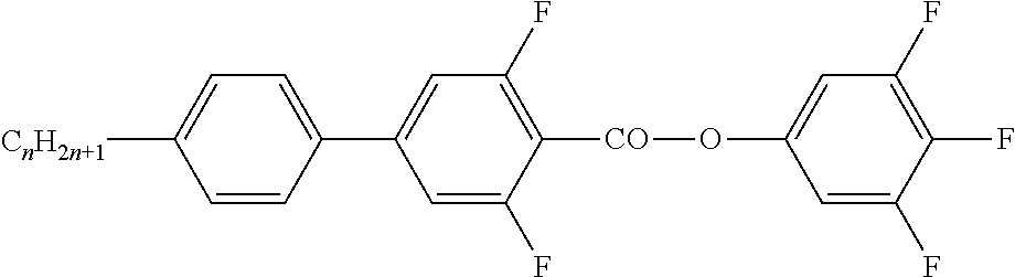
C1=C(C2=CC(F)=C([CO]OC3=CC(F)=C(F)C(F)=C3)C(F)=C2)C=CC([CnH2n+1])=C1
